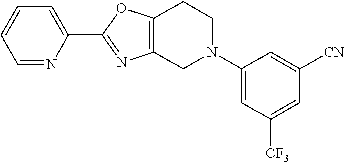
C1=NC(C2=NC3=C(O2)CCN(C2=CC([CF3])=CC([CN])=C2)C3)=CC=C1
